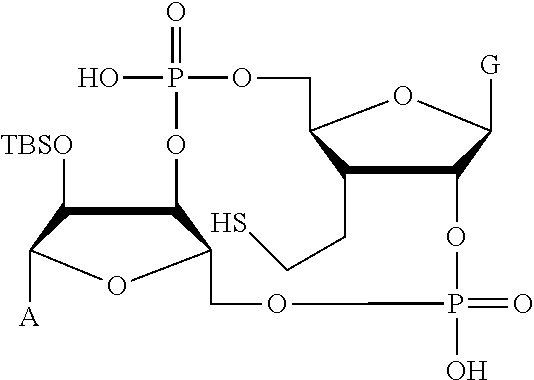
C1(CCS)C2C([G])OC1COP(O)(=O)OC1C([TBSO])C([A])OC1COP(=O)(O)O2
